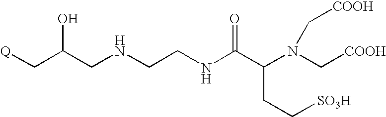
C(C(CNCCNC(C(N(C[COOH])C[COOH])CC[SO3H])=O)O)[Q]
